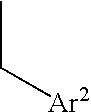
CC[Ar2]
